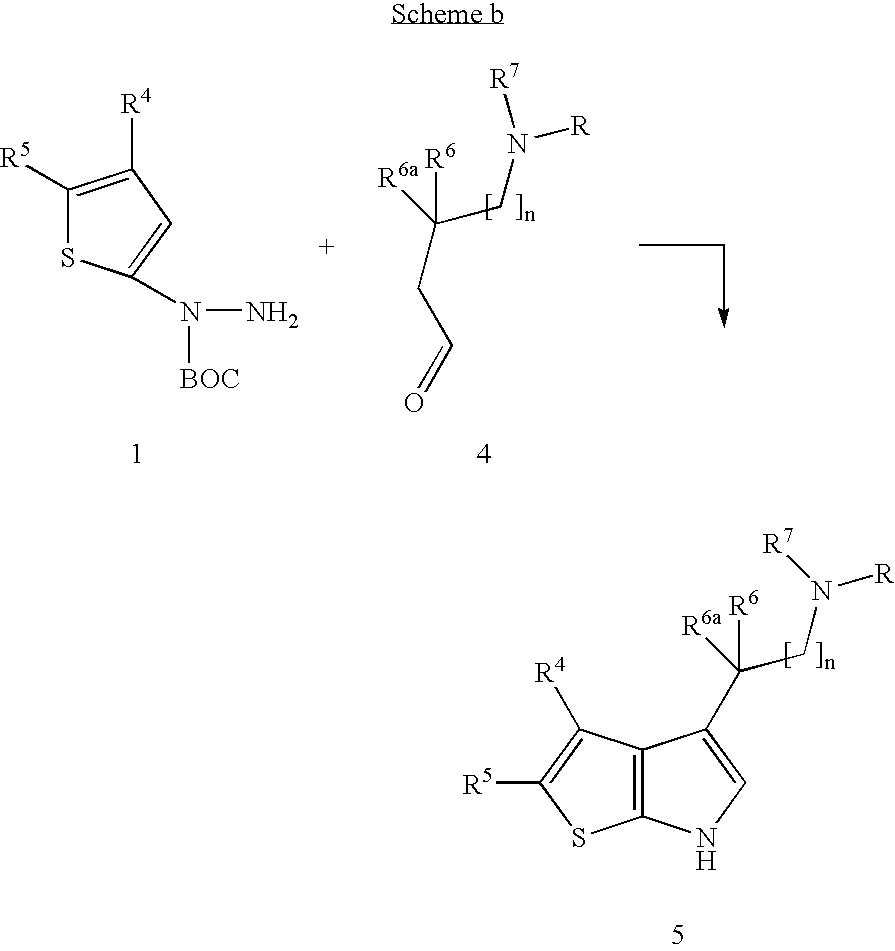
C1([R5])=C([R4])C=C(N(N)[BOC])S1.C(C=O)C(CN([R])[R7])([R6a])[R6].C12=C(C([R4])=C([R5])S1)C(C(CN([R])[R7])([R6a])[R6])=CN2
